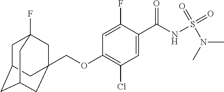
O(C1=C(Cl)C=C(C(NS(N(C)C)(=O)=O)=O)C(F)=C1)CC12CC3(F)CC(CC(C1)C3)C2
